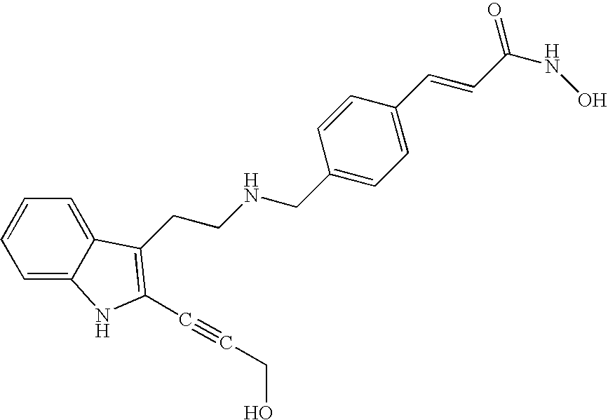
C1=C2C(=CC=C1)C(CCNCC1=CC=C(C=CC(NO)=O)C=C1)=C(C#CCO)N2
